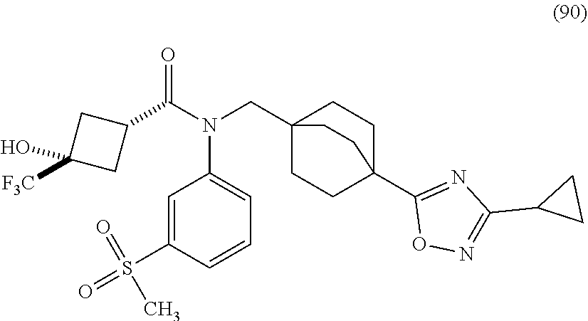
O=S(C1=CC(N(C(C2CC([F3C])(O)C2)=O)CC23CCC(C4=NC(C5CC5)=NO4)(CC2)CC3)=CC=C1)(=O)C
